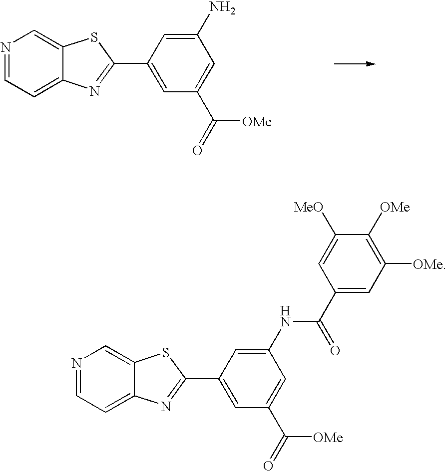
N1=CC=C2C(=C1)SC(C1=CC(C([OMe])=O)=CC(N)=C1)=N2.N1=CC=C2C(=C1)SC(C1=CC(C([OMe])=O)=CC(NC(C3=CC([OMe])=C([OMe])C([MeO])=C3)=O)=C1)=N2
